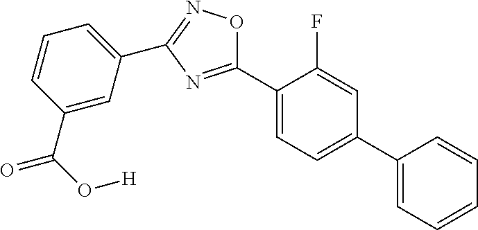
C1(C2=CC=C(C3=CC=CC=C3)C=C2F)=NC(C2=CC=CC(C(O[H])=O)=C2)=NO1
